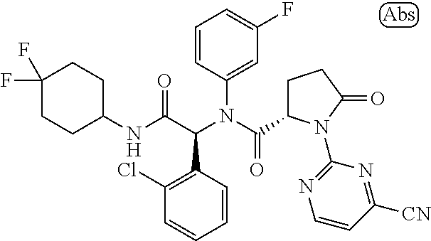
C1=CC(N(C(C2CCC(=O)N2C2=NC=CC([CN])=N2)=O)C(C(NC2CCC(F)(F)CC2)=O)C2=C(Cl)C=CC=C2)=CC(F)=C1
